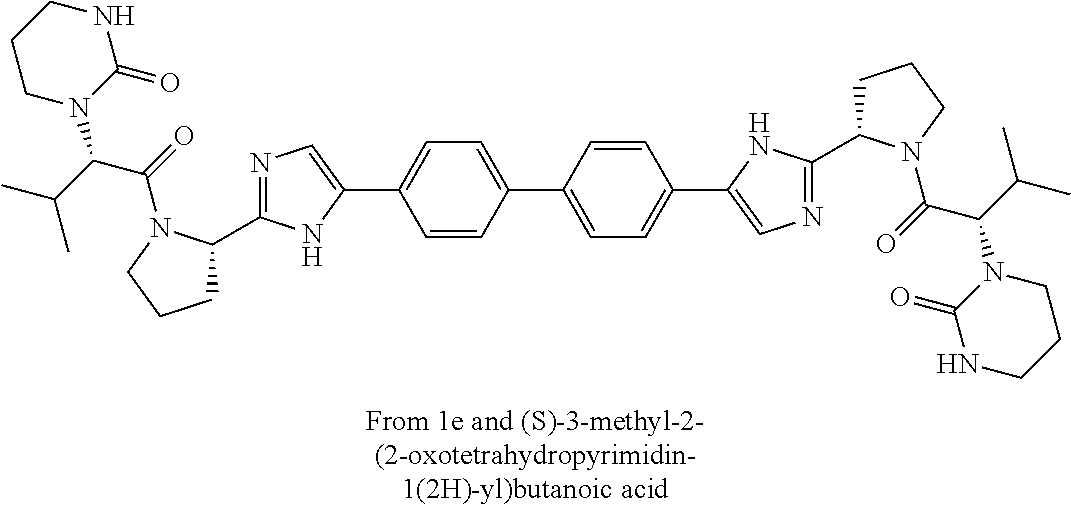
N1=C(C2CCCN2C(=O)C(N2C(=O)NCCC2)C(C)C)NC(C2=CC=C(C3=CC=C(C4=CN=C(C5CCCN5C(=O)C(N5C(=O)NCCC5)C(C)C)N4)C=C3)C=C2)=C1
